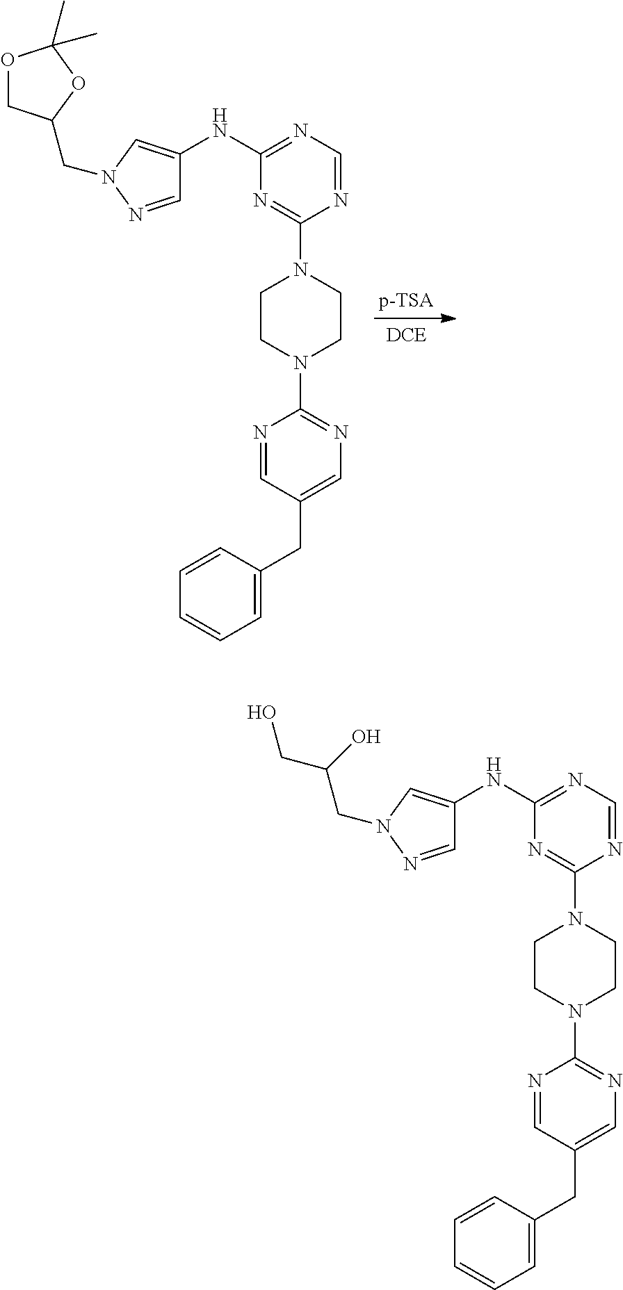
N1=CC(CC2=CC=CC=C2)=CN=C1N1CCN(C2=NC(NC3=CN(CC4COC(C)(C)O4)N=C3)=NC=N2)CC1.N1=CC(CC2=CC=CC=C2)=CN=C1N1CCN(C2=NC(NC3=CN(CC(CO)O)N=C3)=NC=N2)CC1
